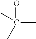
C(C)(C)(C)=O
